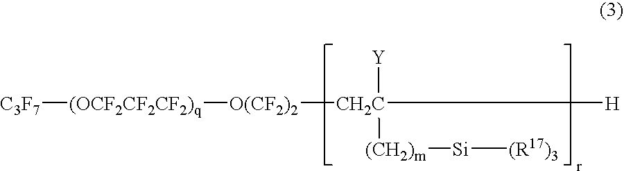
[C3F7][(OCF2CF2CF2)q][O(CF2)2][CH2C]([H])([Y])[(CH2)m][Si][(R17)3]
